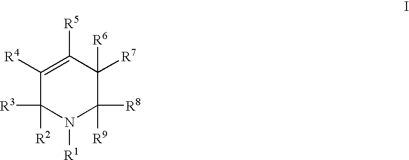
C1([R4])=C([R5])C([R7])([R6])C([R9])([R8])N([R1])C1([R2])[R3]
